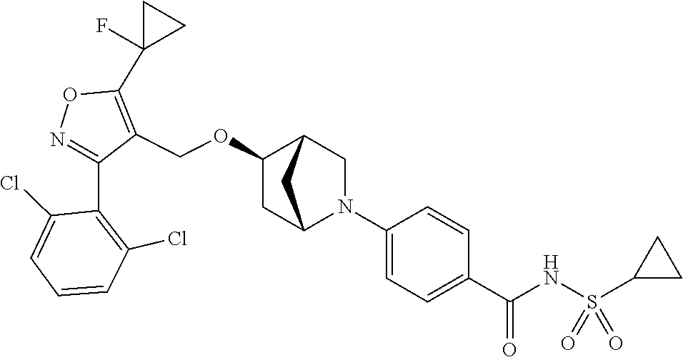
N1=C(C2=C(Cl)C=CC=C2Cl)C(COC2CC3N(C4=CC=C(C(NS(C5CC5)(=O)=O)=O)C=C4)CC2C3)=C(C2(F)CC2)O1
